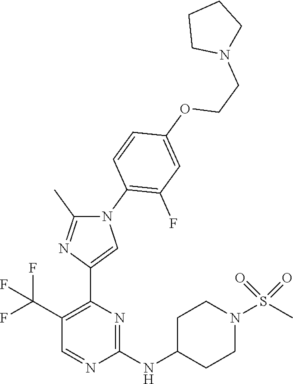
C1=NC(NC2CCN(S(C)(=O)=O)CC2)=NC(C2=CN(C3=C(F)C=C(OCCN4CCCC4)C=C3)C(C)=N2)=C1C(F)(F)F
